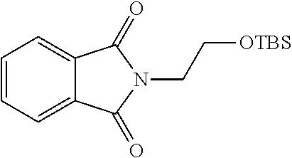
C1=CC=C2C(=C1)C(=O)N(CC[OTBS])C2=O
